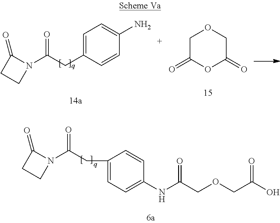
C1(=O)CCN1C(CC1=CC=C(N)C=C1)=O.C1C(=O)OC(=O)CO1.C1(=O)CCN1C(CC1=CC=C(NC(COCC(O)=O)=O)C=C1)=O
